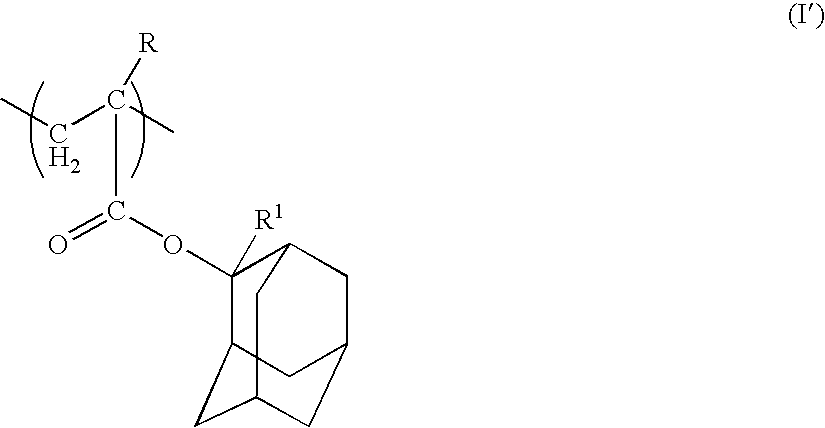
CCC(C)([R])C(OC1([R1])C2CC3CC(CC1C3)C2)=O
